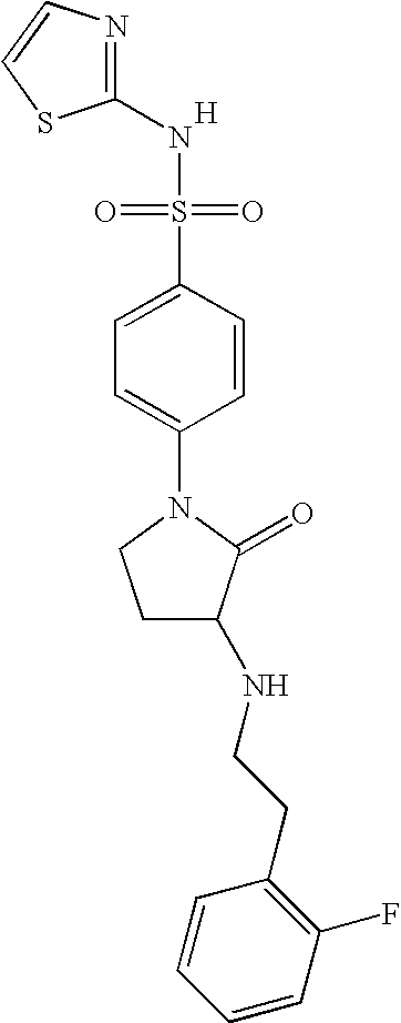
N1=C(NS(=O)(=O)C2=CC=C(N3CCC(NCCC4=C(F)C=CC=C4)C3=O)C=C2)SC=C1.[H]
